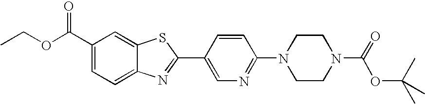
C1(C(=O)OCC)=CC=C2C(=C1)SC(C1=CN=C(N3CCN(C(=O)OC(C)(C)C)CC3)C=C1)=N2
